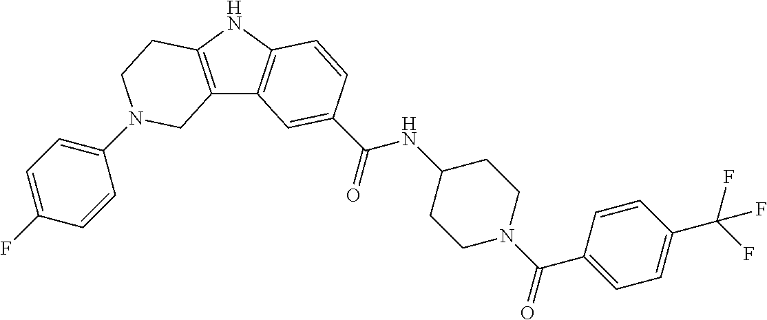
C1(N2CCC3=C(C4=C(N3)C=CC(C(=O)NC3CCN(C(C5=CC=C(C(F)(F)F)C=C5)=O)CC3)=C4)C2)=CC=C(F)C=C1
